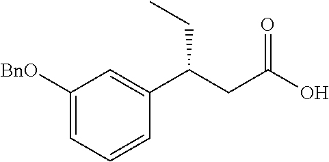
C1([BnO])=CC=CC(C(CC(O)=O)CC)=C1
